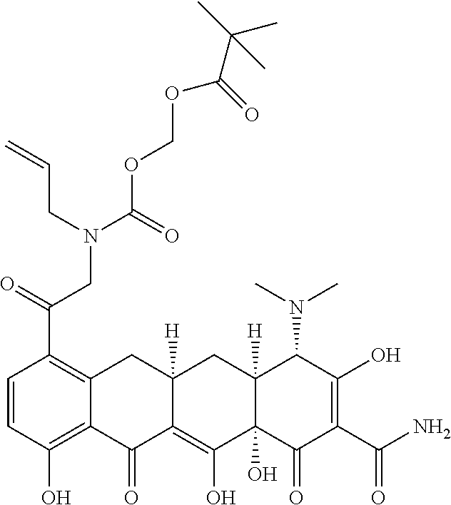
C1=CC(O)=C2C(=C1C(=O)CN(C(OCOC(C(C)(C)C)=O)=O)CC=C)CC1([H])C(=C(O)C3(O)C([H])(C1)C(N(C)C)C(O)=C(C(N)=O)C3=O)C2=O
